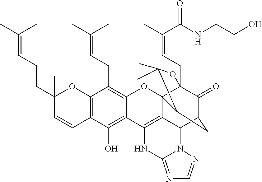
C12=C(C(O)=C3C(=C1CC=C(C)C)OC14C5(CC=C(C)C(NCCO)=O)C(=O)C(CC1C(C)(C)O5)C1C4=C3NC3=NC=NN13)C=CC(CCC=C(C)C)(C)O2
